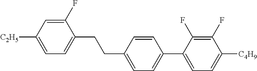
C1(F)=CC([C2H5])=CC=C1CCC1=CC=C(C2=CC=C([C4H9])C(F)=C2F)C=C1
